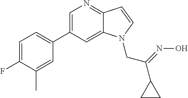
C1(C2=CN=C3C(=C2)N(CC(=NO)C2CC2)C=C3)=CC=C(F)C(C)=C1
